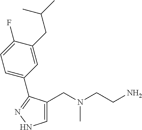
C1=C(CN(CCN)C)C(C2=CC=C(F)C(CC(C)C)=C2)=NN1
